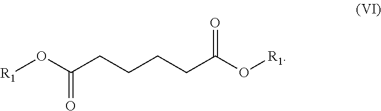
C(CCCC(O[R1])=O)C(O[R1])=O
